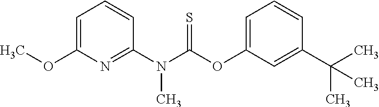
C1=C(OC)N=C(N(C(OC2=CC=CC(C(C)(C)C)=C2)=S)C)C=C1
